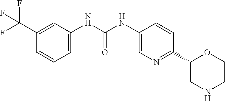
C1=C(NC(=O)NC2=CC=CC(C(F)(F)F)=C2)C=CC(C2CNCCO2)=N1
